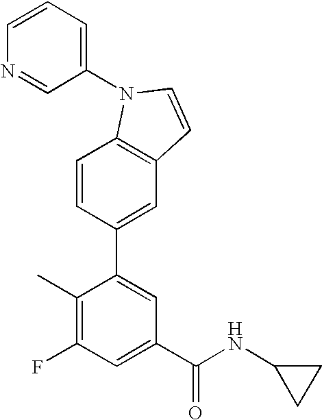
C1=CC(C2=CC(C(NC3CC3)=O)=CC(F)=C2C)=CC2=C1N(C1=CC=CN=C1)C=C2
